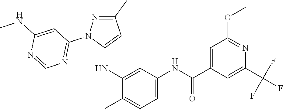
C1(C)=NN(C2=NC=NC(NC)=C2)C(NC2=CC(NC(C3=CC(OC)=NC(C(F)(F)F)=C3)=O)=CC=C2C)=C1
